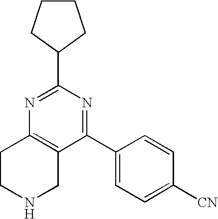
C1(C2=NC3=C(C(C4=CC=C([CN])C=C4)=N2)CNCC3)CCCC1
